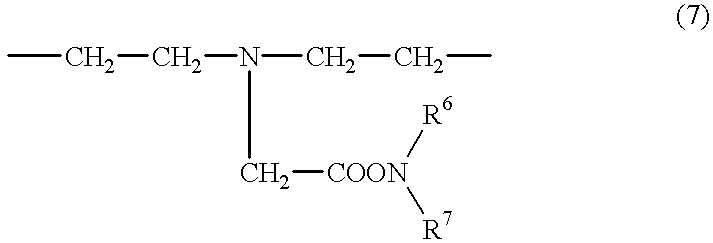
CCCN(CCC)C[COON]([R7])[R6]
